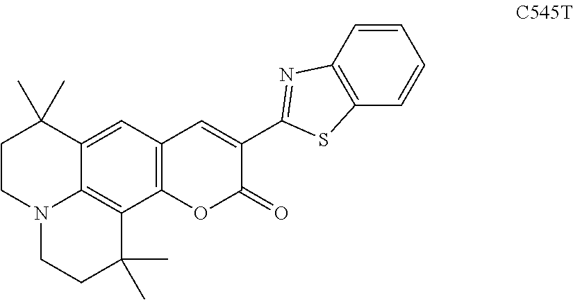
C12=C(C=C3C4=C1C(C)(C)CCN4CCC3(C)C)C=C(C1=NC3=C(C=CC=C3)S1)C(=O)O2
